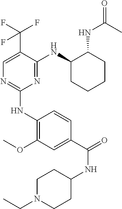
C1(NC2=C(OC)C=C(C(=O)NC3CCN(CC)CC3)C=C2)=NC=C(C(F)(F)F)C(NC2CCCCC2NC(=O)C)=N1
